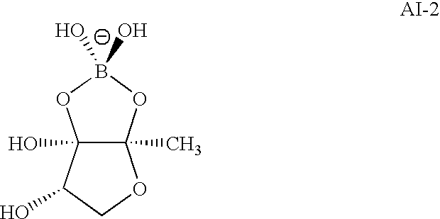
C12(C)C(O)(C(O)CO1)OB(O)([O-])O2
